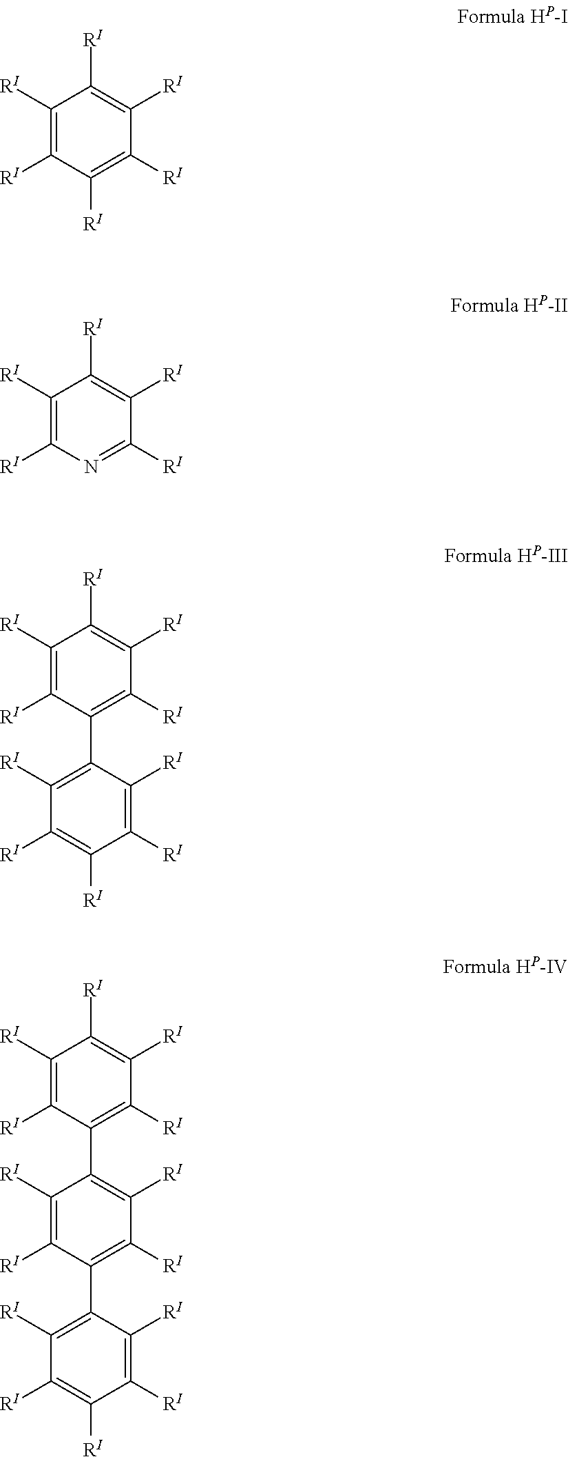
C1([RI])=C([RI])C([RI])=C([RI])C([RI])=C1[RI].C1([RI])=C([RI])N=C([RI])C([RI])=C1[RI].C1([RI])=C([RI])C(C2=C([RI])C([RI])=C([RI])C([RI])=C2[RI])=C([RI])C([RI])=C1[RI].C1([RI])=C([RI])C(C2=C([RI])C([RI])=C(C3=C([RI])C([RI])=C([RI])C([RI])=C3[RI])C([RI])=C2[RI])=C([RI])C([RI])=C1[RI]
